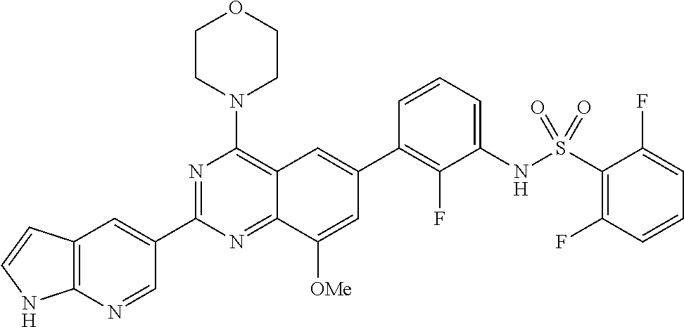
C12=NC(C3=CC4=C(N=C3)NC=C4)=NC(N3CCOCC3)=C1C=C(C1=C(F)C(NS(C3=C(F)C=CC=C3F)(=O)=O)=CC=C1)C=C2[OMe]
